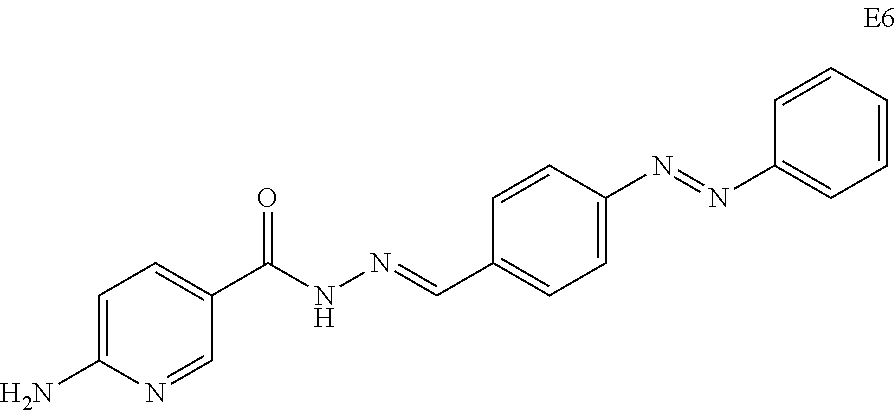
C1=C(N)N=CC(C(NN=CC2=CC=C(N=NC3=CC=CC=C3)C=C2)=O)=C1
